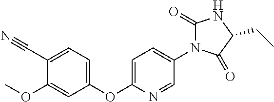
C1(C#N)=CC=C(OC2=CC=C(N3C(=O)NC(CC)C3=O)C=N2)C=C1OC
